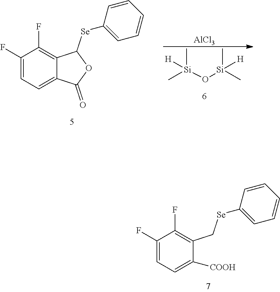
C1(F)=CC=C2C(=C1F)C([Se]C1=CC=CC=C1)OC2=O.C[Si](O[Si](C)(C)[H])(C)[H].[AlCl3].C1(F)=CC=C([COOH])C(C[Se]C2=CC=CC=C2)=C1F
